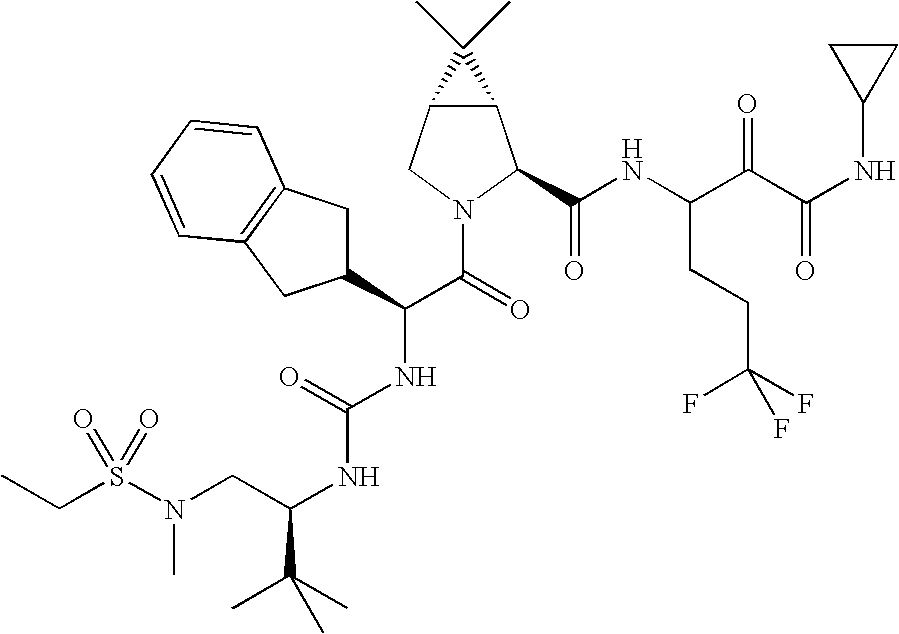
C(S(N(CC(NC(NC(C(N1C(C(NC(C(C(NC2CC2)=O)=O)CCC(F)(F)F)=O)C2C(C1)C2(C)C)=O)C1CC2=C(C1)C=CC=C2)=O)C(C)(C)C)C)(=O)=O)C
